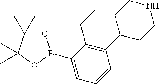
C1(B2OC(C)(C)C(C)(C)O2)=CC=CC(C2CCNCC2)=C1CC
